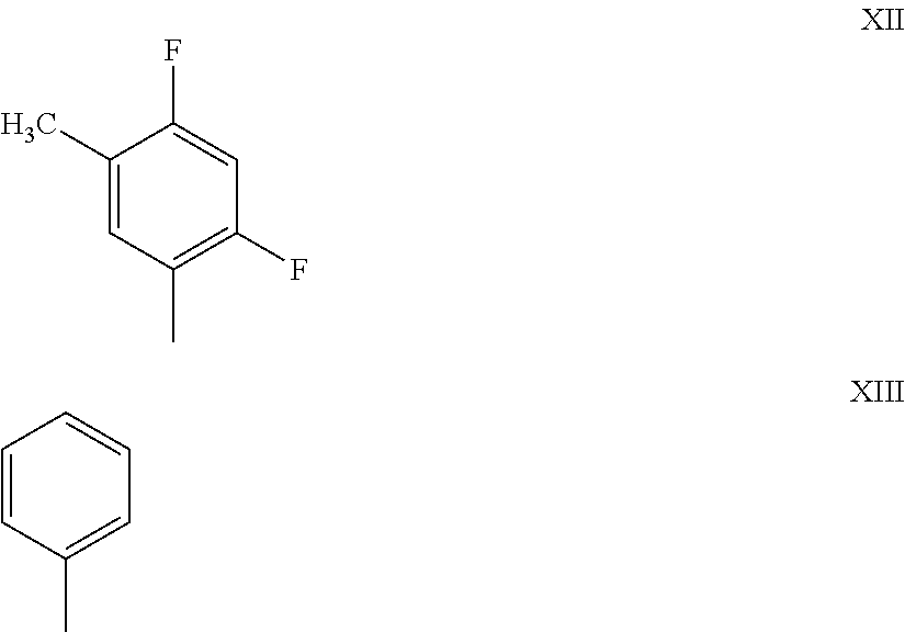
C1(C)=CC(C)=C(F)C=C1F.C1=CC(C)=CC=C1
